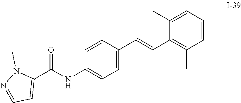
C1=C(C)C(C=CC2=CC(C)=C(NC(C3=CC=NN3C)=O)C=C2)=C(C)C=C1
